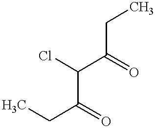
CCC(C(Cl)C(CC)=O)=O
